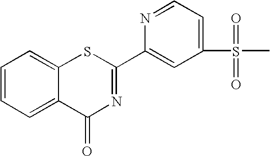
C1(C2=NC(=O)C3=CC=CC=C3S2)=CC(S(C)(=O)=O)=CC=N1
